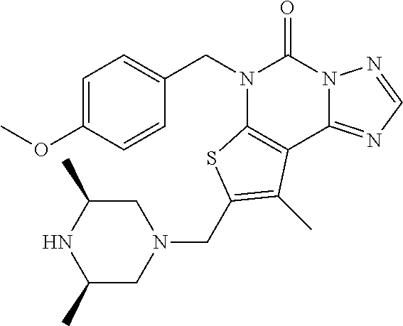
C1=C(OC)C=CC(CN2C3=C(C4=NC=NN4C2=O)C(C)=C(CN2CC(C)NC(C)C2)S3)=C1
